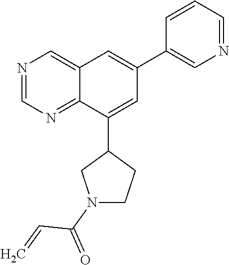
C1(C2=CC(C3=CN=CC=C3)=CC3=CN=CN=C23)CN(C(=O)C=C)CC1
